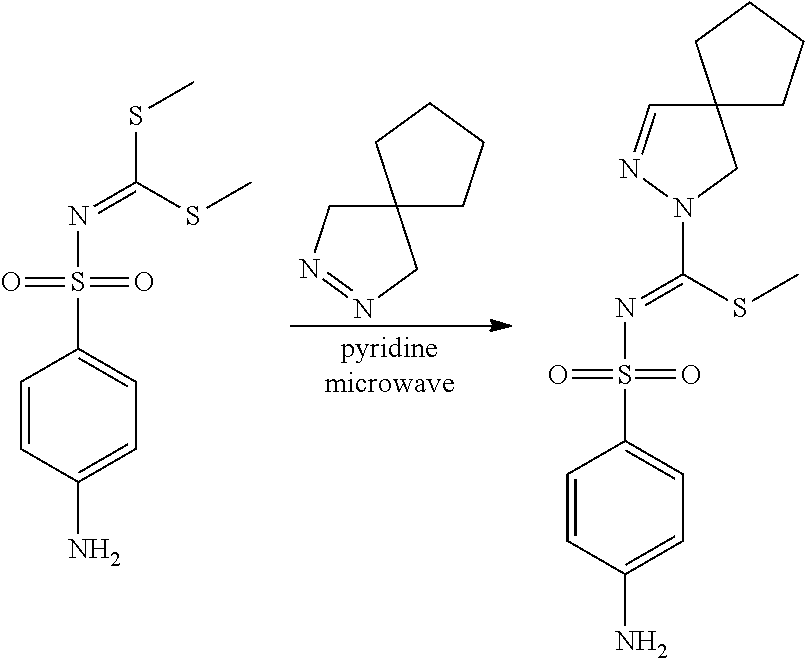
C1=CC(N)=CC=C1S(N=C(SC)SC)(=O)=O.C12(CCCC1)CN=NC2.C1=CC(N)=CC=C1S(N=C(SC)N1N=CC2(CCCC2)C1)(=O)=O
